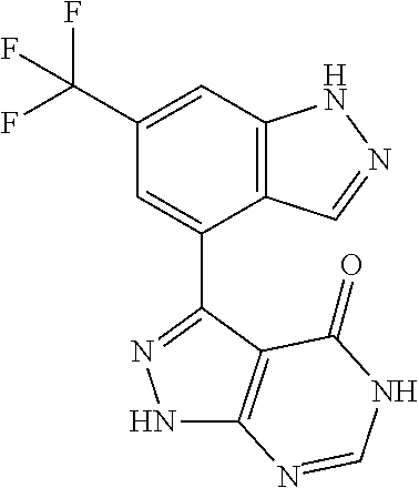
C12=C(C=C(C(F)(F)F)C=C1C1=NNC3=C1C(=O)NC=N3)NN=C2
